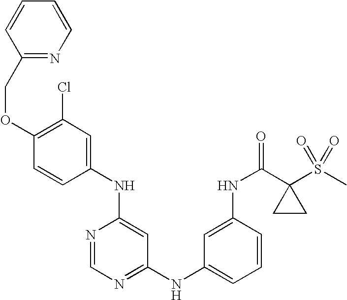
C1(NC2=CC(Cl)=C(OCC3=NC=CC=C3)C=C2)=CC(NC2=CC=CC(NC(C3(S(C)(=O)=O)CC3)=O)=C2)=NC=N1
